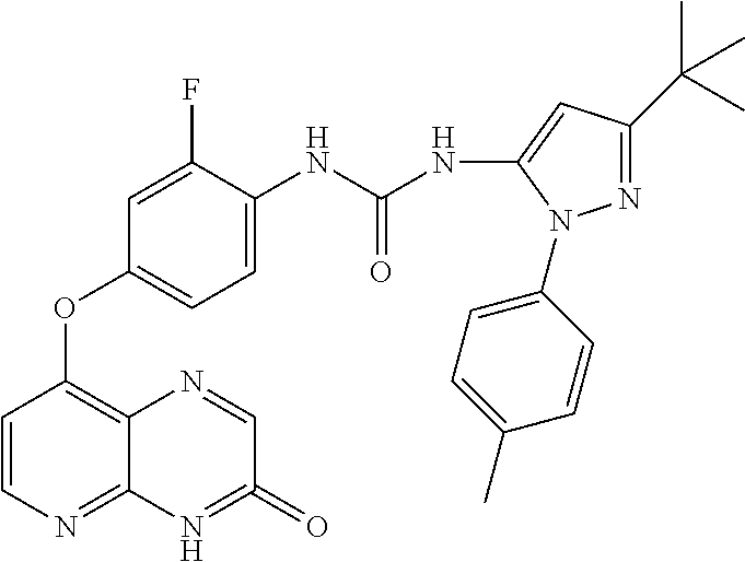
C1(F)=CC(OC2=C3C(=NC=C2)N=C(=O)C=N3)=CC=C1NC(NC1=CC(C(C)(C)C)=NN1C1=CC=C(C)C=C1)=O
